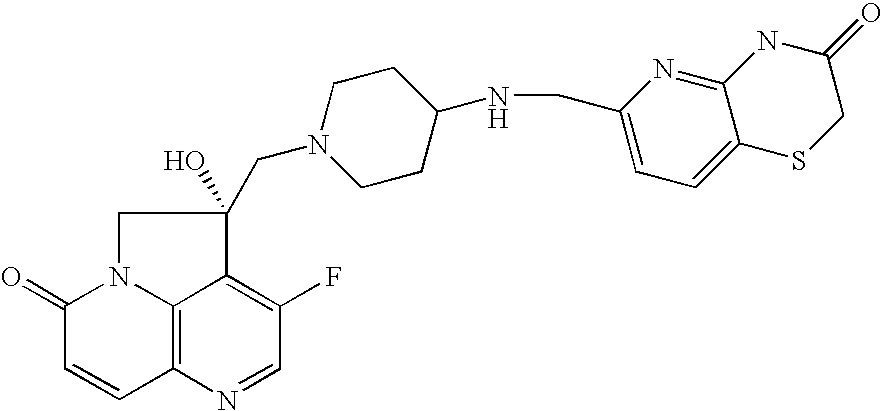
C12=C3N=CC(F)=C1C(O)(CN1CCC(NCC4=CC=C5C(=N4)NC(=O)CS5)CC1)CN2C(=O)C=C3
